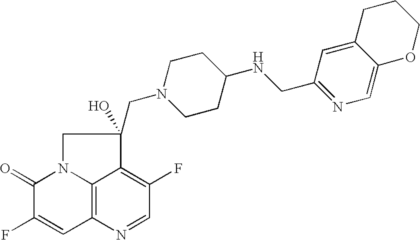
C12=C3N(C(=O)C(F)=C1)CC(O)(CN1CCC(NCC4=NC=C5C(=C4)CCCO5)CC1)C3=C(F)C=N2
